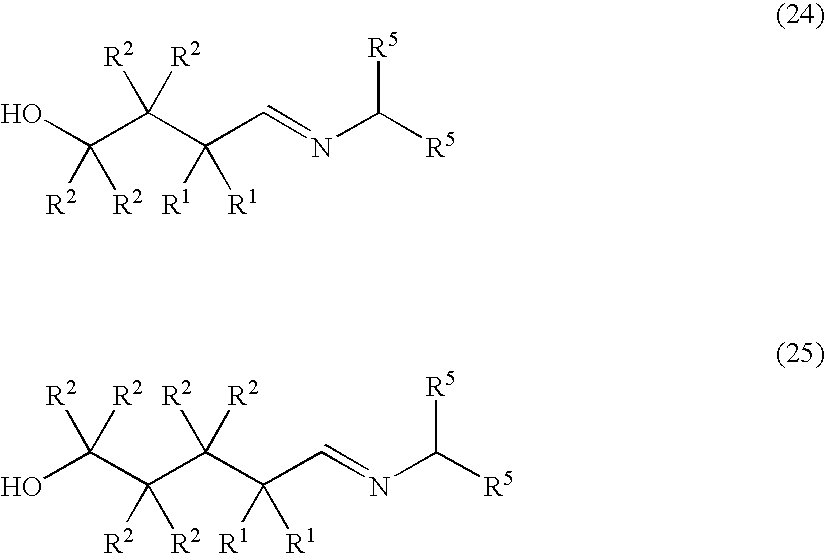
OC(C(C(C=NC([R5])[R5])([R1])[R1])([R2])[R2])([R2])[R2].C(C(C(C(C=NC([R5])[R5])([R1])[R1])([R2])[R2])([R2])[R2])(O)([R2])[R2]
